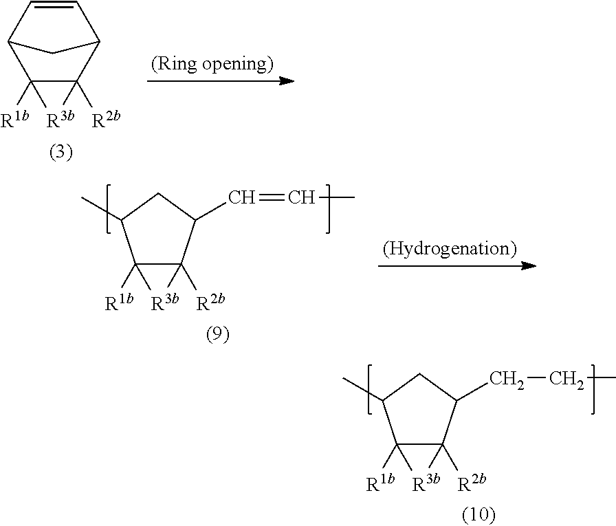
C12([R1b])C([R2b])(C(CCC)CC1C)[R3b]2.C12C=CC(C3([R1b])C1([R2b])[R3b]3)C2.C12([R1b])C([R2b])(C(C=CC)CC1C)[R3b]2
